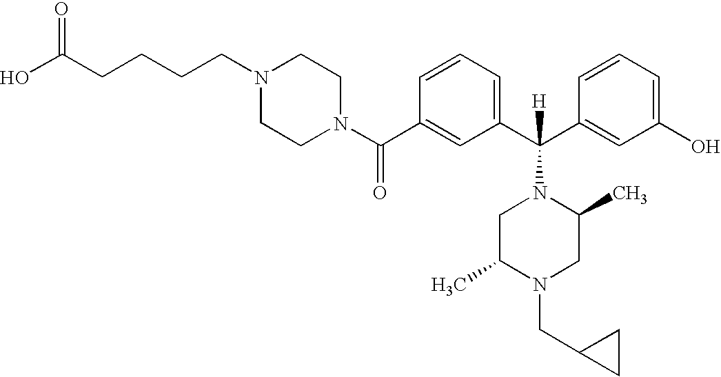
C1(C(N2CCN(CCCCC(O)=O)CC2)=O)=CC(C(C2=CC(O)=CC=C2)([H])N2CC(C)N(CC3CC3)CC2C)=CC=C1
